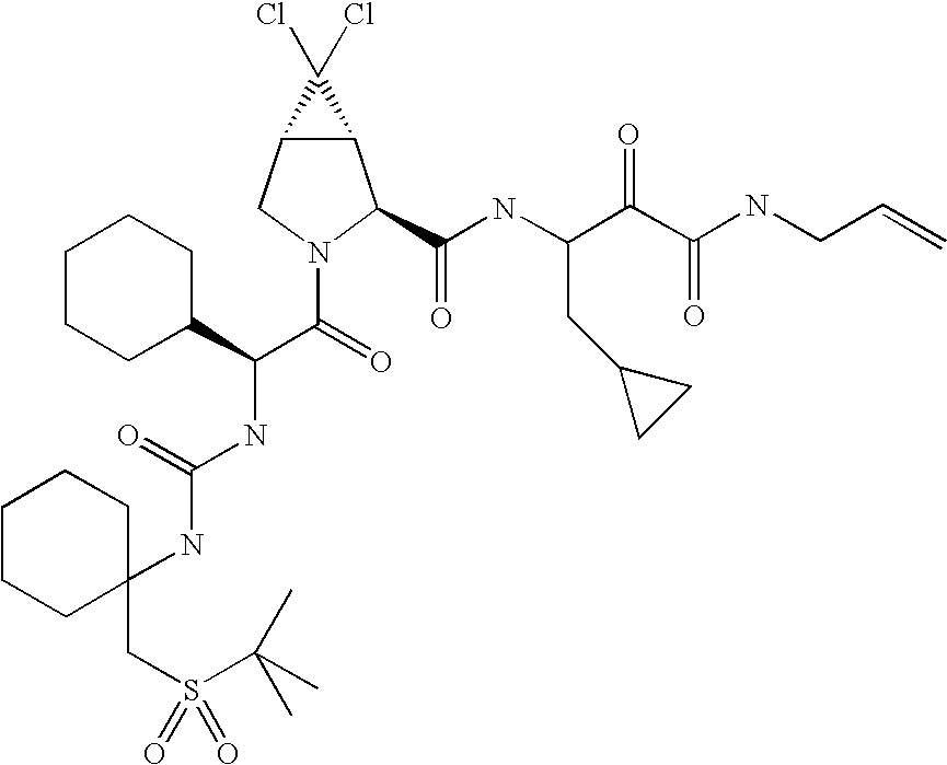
C12C(CN(C(=O)C(NC(NC3(CS(C(C)(C)C)(=O)=O)CCCCC3)=O)C3CCCCC3)C1C(NC(C(C(NCC=C)=O)=O)CC1CC1)=O)C2(Cl)Cl
